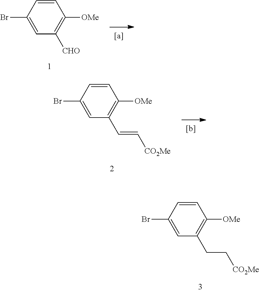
C1=CC(Br)=CC(C=C[CO2Me])=C1[OMe].C1=CC(Br)=CC(CC[CO2Me])=C1[OMe].C1=CC(Br)=CC([CHO])=C1[OMe]
